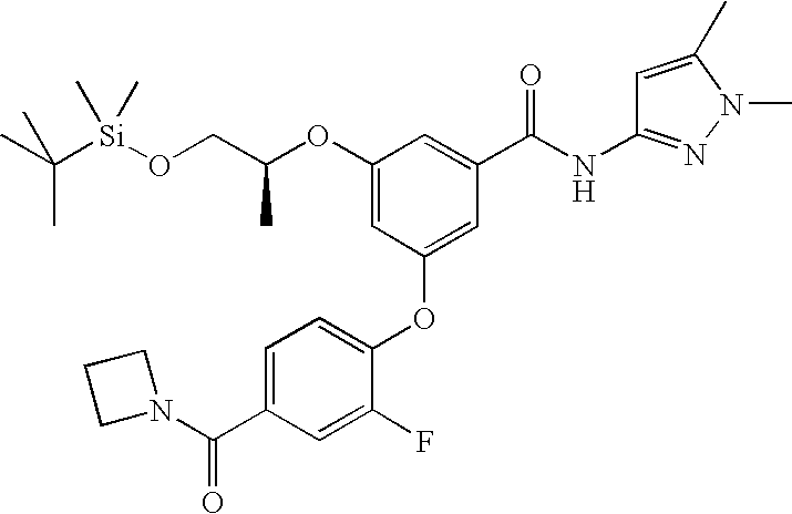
C1(OC2=CC(C(NC3=NN(C)C(C)=C3)=O)=CC(OC(CO[Si](C(C)(C)C)(C)C)C)=C2)=CC=C(C(=O)N2CCC2)C=C1F
